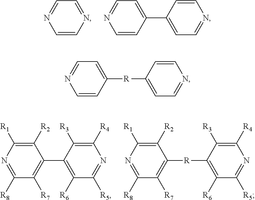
C1=CN=CC=N1.C1=CC(C2=CC=NC=C2)=CC=N1.C1([R1])=C([R2])C(C2=C([R6])C([R5])=NC([R4])=C2[R3])=C([R7])C([R8])=N1.C1([R1])=C([R2])C([R]C2=C([R6])C([R5])=NC([R4])=C2[R3])=C([R7])C([R8])=N1.C1=CC([R]C2=CC=NC=C2)=CC=N1
